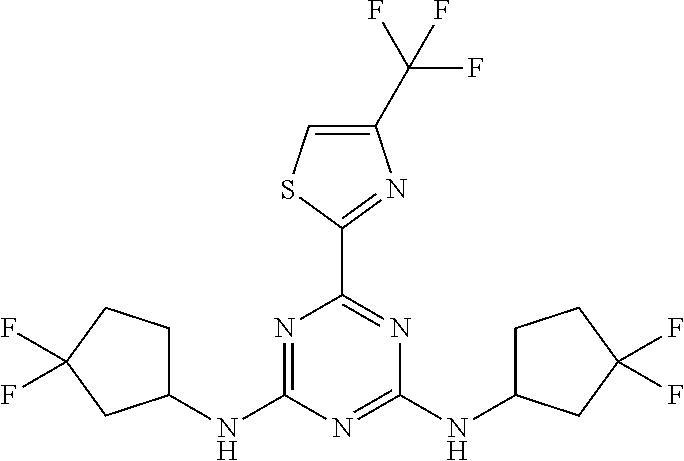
N1=C(NC2CCC(F)(F)C2)N=C(NC2CCC(F)(F)C2)N=C1C1=NC(C(F)(F)F)=CS1
